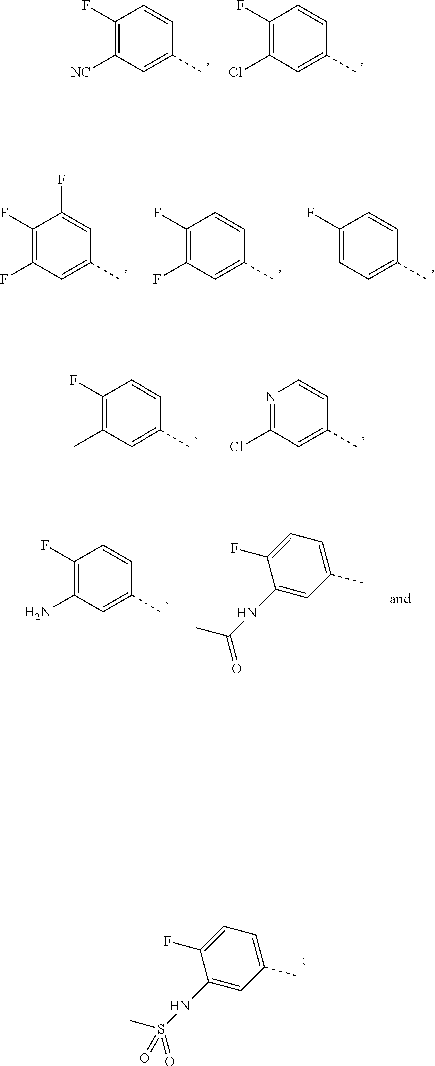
C1(NS(=O)(C)=O)=CC(C)=CC=C1F.C1([NC])=C(F)C=CC(C)=C1.C1(Cl)=C(F)C=CC(C)=C1.C1(F)=C(F)C(F)=CC(C)=C1.C1(F)=C(F)C=CC(C)=C1.C1=C(F)C=CC(C)=C1.C1(C)=C(F)C=CC(C)=C1.C1(Cl)=NC=CC(C)=C1.C1(NC(=O)C)=CC(C)=CC=C1F.C1(N)=C(F)C=CC(C)=C1
